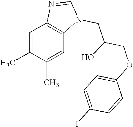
C1=C(C)C(C)=CC2=C1N=CN2CC(O)COC1=CC=C(I)C=C1
